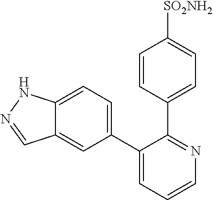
C12=CC=C(C3=CC=CN=C3C3=CC=C([SO2NH2])C=C3)C=C1C=NN2
